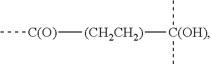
C[C(O)][(CH2CH2)][C(OH)](C)C
